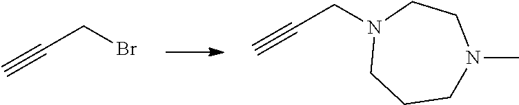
C(C#C)Br.C(C#C)N1CCCN(C)CC1
